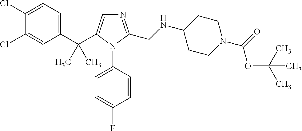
C1(C(C)(C)C2=CN=C(CNC3CCN(C(=O)OC(C)(C)C)CC3)N2C2=CC=C(F)C=C2)=CC=C(Cl)C(Cl)=C1
